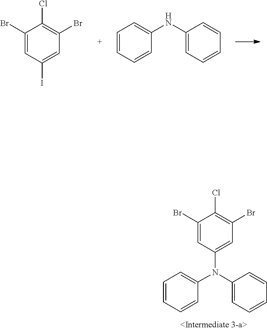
C1(Cl)=C(Br)C=C(I)C=C1Br.C1=C(NC2=CC=CC=C2)C=CC=C1.C1(Cl)=C(Br)C=C(N(C2=CC=CC=C2)C2=CC=CC=C2)C=C1Br
